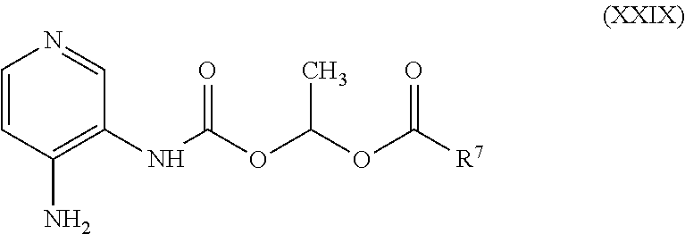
C1=CC(N)=C(NC(OC(OC([R7])=O)C)=O)C=N1
